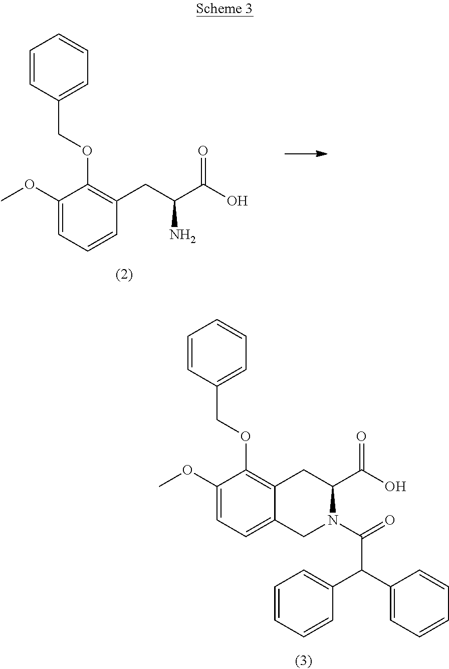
COC1=CC=CC(CC(C(O)=O)N)=C1OCC1=CC=CC=C1.COC1=CC=C2C(=C1OCC1=CC=CC=C1)CC(C(O)=O)N(C(=O)C(C1=CC=CC=C1)C1=CC=CC=C1)C2
